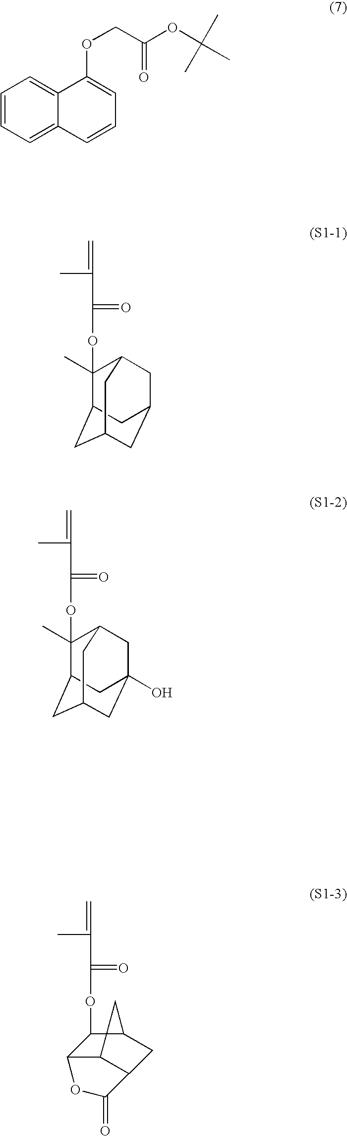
C1=CC=C2C(=C1)C(OCC(OC(C)(C)C)=O)=CC=C2.C1(OC(=O)C(C)=C)(C)C2CC3CC(CC1C3)C2.C1(OC(=O)C(C)=C)(C)C2CC3CC(O)(CC1C3)C2.C12C3C(CC(C1OC(=O)C(C)=C)C3)C(=O)O2
